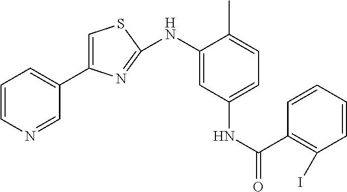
C1=CN=CC(C2=CSC(NC3=CC(NC(=O)C4=C(I)C=CC=C4)=CC=C3C)=N2)=C1
